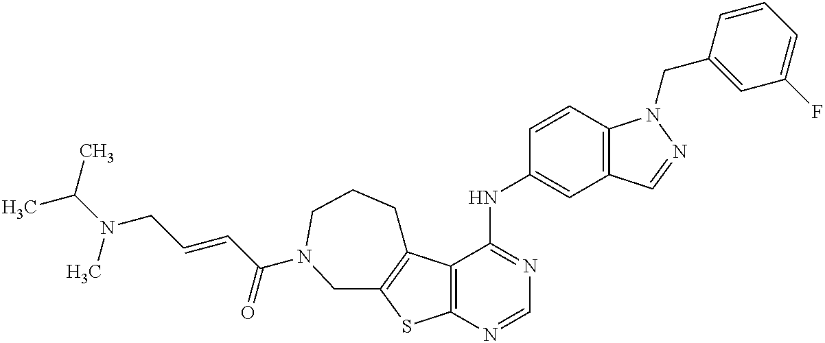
C12=C(C(NC3=CC4=C(C=C3)N(CC3=CC(F)=CC=C3)N=C4)=NC=N1)C1=C(S2)CN(C(C=CCN(C)C(C)C)=O)CCC1
